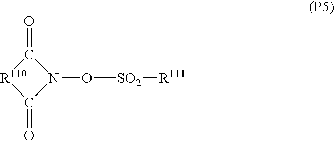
N1(O[SO2][R111])C(=O)[R110]C1=O
